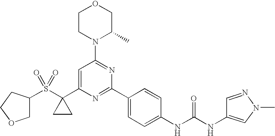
S(C1(C2=CC(N3C(C)COCC3)=NC(C3=CC=C(NC(NC4=CN(C)N=C4)=O)C=C3)=N2)CC1)(=O)(=O)C1COCC1
